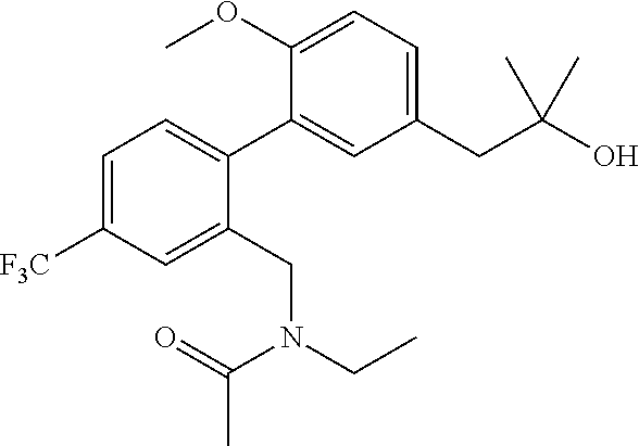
C1=C([F3C])C=C(CN(CC)C(=O)C)C(C2=CC(CC(O)(C)C)=CC=C2OC)=C1
